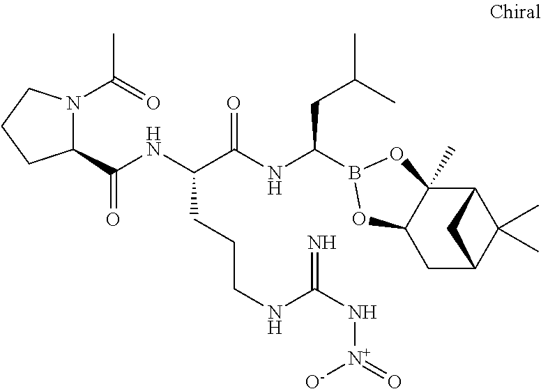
C12C3(C)C(CC(C1(C)C)C2)OB(C(NC(C(NC(=O)C1N(C(=O)C)CCC1)CCCNC(N[N+]([O-])=O)=N)=O)CC(C)C)O3
